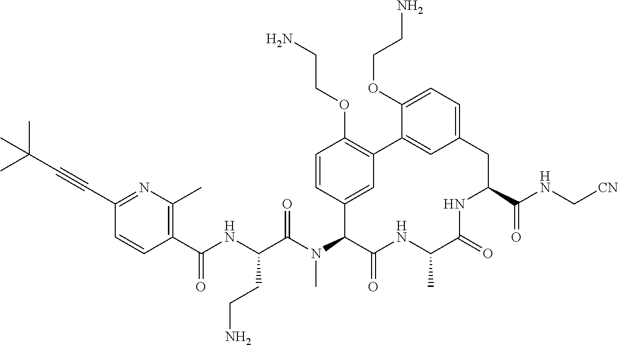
C1(C(NC(C(N(C2C(=O)NC(C)C(=O)NC(C(NC[CN])=O)CC3=CC=C(OCCN)C(=C3)C3=C(OCCN)C=CC2=C3)C)=O)CCN)=O)=C(C)N=C(C#CC(C)(C)C)C=C1
